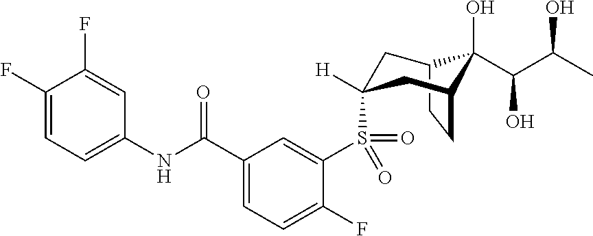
C12CCC(CC(S(C3=CC(C(NC4=CC=C(F)C(F)=C4)=O)=CC=C3F)(=O)=O)([H])C1)C2(O)C(C(O)C)O
